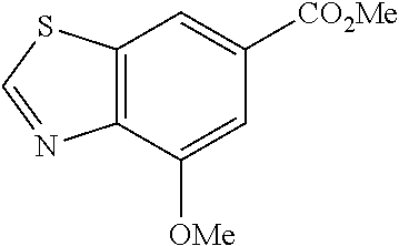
C12=C(C([OMe])=CC([CO2Me])=C1)N=CS2
